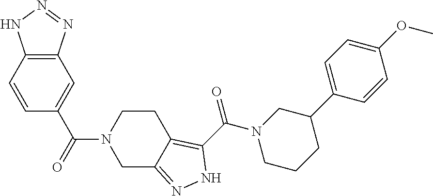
C1=CC2=C(C=C1C(=O)N1CC3=NNC(C(N4CCCC(C5=CC=C(OC)C=C5)C4)=O)=C3CC1)N=NN2
